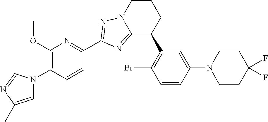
C1(OC)=C(N2C=C(C)N=C2)C=CC(C2=NN3C(=N2)C(C2=C(Br)C=CC(N4CCC(F)(F)CC4)=C2)CCC3)=N1
